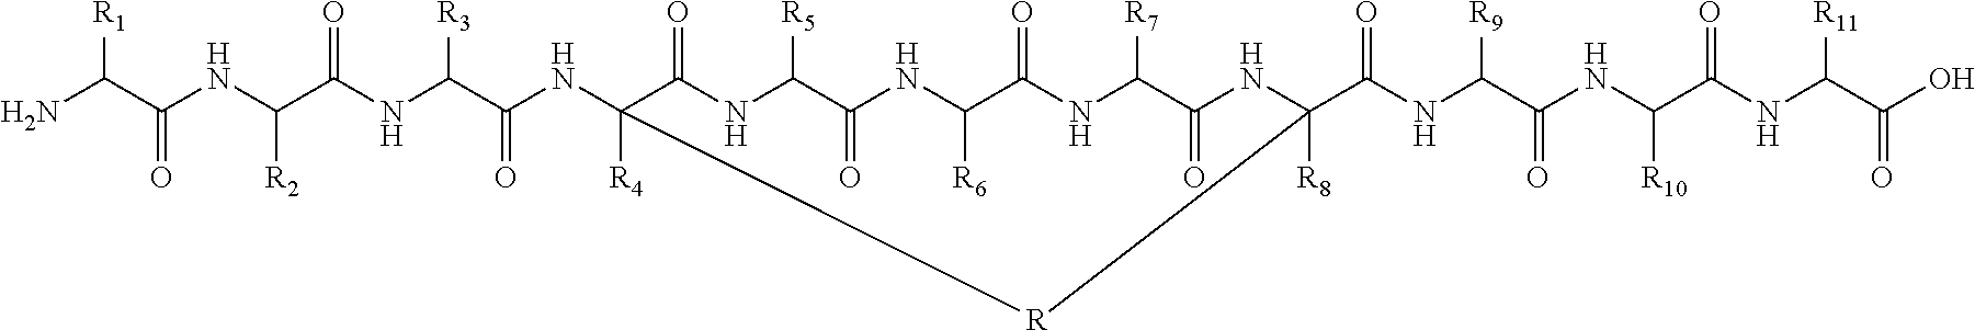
NC(C(NC(C(NC(C(NC1([R4])C(=O)NC([R5])C(=O)NC([R6])C(=O)NC([R7])C(=O)NC(C(NC(C(NC(C(NC(C(O)=O)[R11])=O)[R10])=O)[R9])=O)([R8])[R]1)=O)[R3])=O)[R2])=O)[R1]
